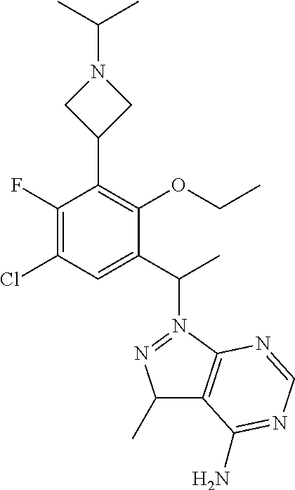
C1(F)=C(Cl)C=C(C(C)N2=NC(C)C3=C2N=CN=C3N)C(OCC)=C1C1CN(C(C)C)C1
